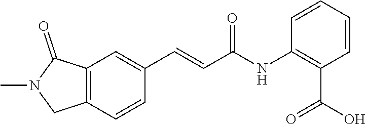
C12=C(C=CC(C=CC(NC3=C(C(=O)O)C=CC=C3)=O)=C1)CN(C)C2=O
